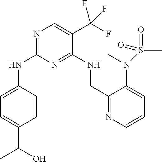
C1=C(NC2=NC=C(C(F)(F)F)C(NCC3=NC=CC=C3N(C)S(C)(=O)=O)=N2)C=CC(C(O)C)=C1
